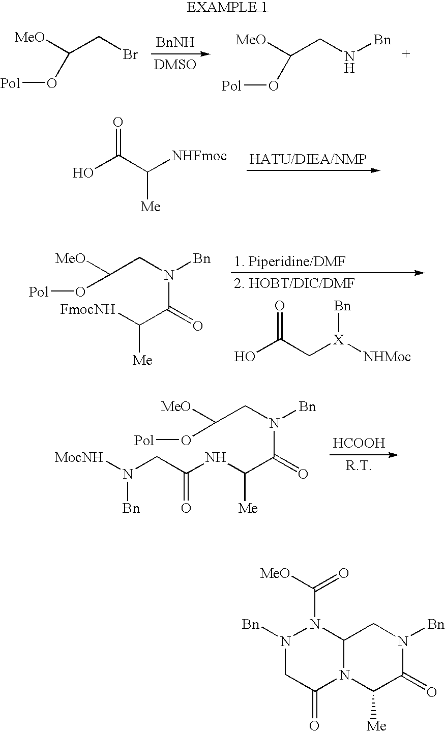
OC(C([NHFmoc])[Me])=O.OC(C[X]([NHMoc])[Bn])=O.C(CN(C(C([FmocNH])[Me])=O)[Bn])(O[Pol])[MeO].C(CBr)([MeO])O[Pol].[MeO]C(CN[Bn])O[Pol].[MocNH]N(CC(NC(C(N(CC(O[Pol])[MeO])[Bn])=O)[Me])=O)[Bn].[HCOOH].N1([Bn])CC(=O)N2C(N1C(=O)[MeO])CN([Bn])C(=O)C2[Me]
